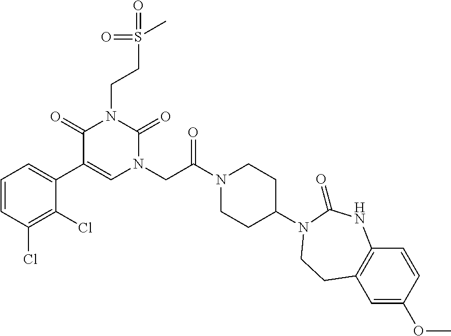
C1=CC(Cl)=C(Cl)C(C2=CN(CC(N3CCC(N4C(=O)NC5=C(C=C(OC)C=C5)CC4)CC3)=O)C(=O)N(CCS(C)(=O)=O)C2=O)=C1
